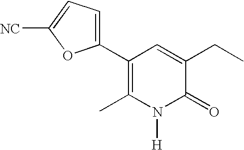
C1(C2=C(C)N([H])C(=O)C(CC)=C2)=CC=C([NC])O1
